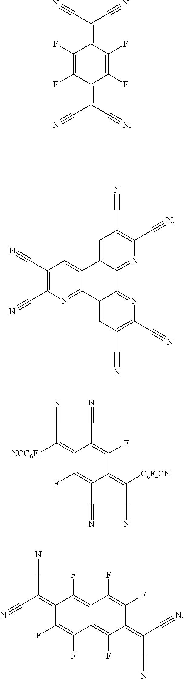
C1(F)=C(F)C(=C(C#N)C#N)C(F)=C(F)C1=C(C#N)C#N.C1=C2C(=NC(C#N)=C1C#N)C1=NC(C#N)=C(C#N)C=C1C1=NC(C#N)=C(C#N)C=C21.C1(=C([NCC6F4])C#N)C(F)=C(C#N)C(=C([C6F4CN])C#N)C(F)=C1C#N.C1(=C(C#N)C#N)C(F)=C(F)C2=C(F)C(=C(C#N)C#N)C(F)=C(F)C2=C1F
